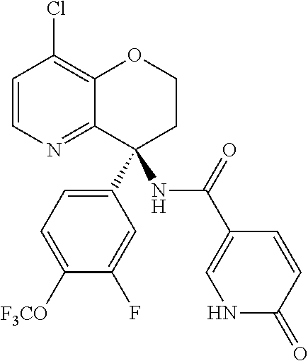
C1=CN=C2C(=C1Cl)OCCC2(C1=CC=C([F3CO])C(F)=C1)NC(C1=CNC(=O)C=C1)=O
